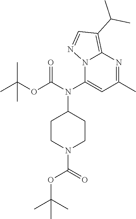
C1CN(C(OC(C)(C)C)=O)CCC1N(C(OC(C)(C)C)=O)C1=CC(C)=NC2=C(C(C)C)C=NN12
